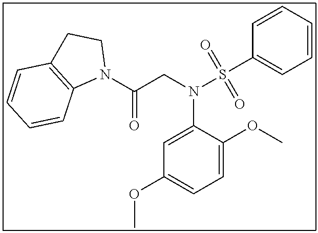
C1=CC=CC(S(N(C2=CC(OC)=CC=C2OC)CC(N2CCC3=C2C=CC=C3)=O)(=O)=O)=C1
